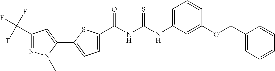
C(NC(NC1=CC=CC(OCC2=CC=CC=C2)=C1)=S)(=O)C1=CC=C(C2=CC(C(F)(F)F)=NN2C)S1
